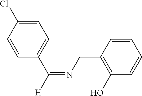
C1=C(Cl)C=CC(C(=NCC2=C(O)C=CC=C2)[H])=C1
